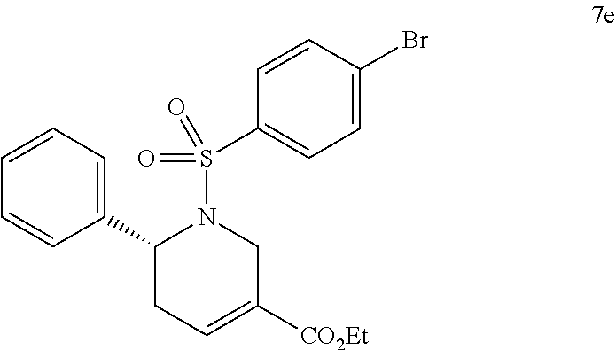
C1=CC=C(C2CC=C([CO2Et])CN2S(=O)(=O)C2=CC=C(Br)C=C2)C=C1
